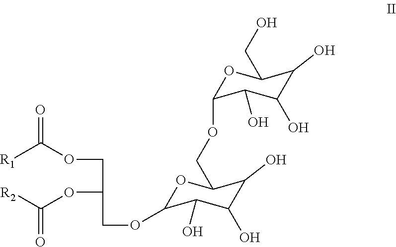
O(CC(OC([R2])=O)COC1OC(COC2OC(CO)C(O)C(O)C2O)C(O)C(O)C1O)C([R1])=O
